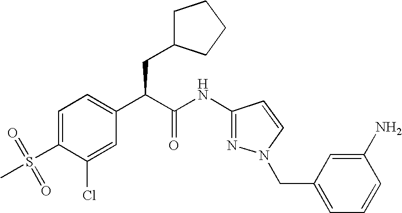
C1=C(S(=O)(C)=O)C(Cl)=CC(C(C(NC2=NN(CC3=CC=CC(N)=C3)C=C2)=O)CC2CCCC2)=C1
